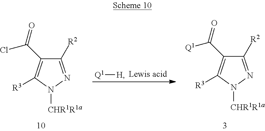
C1([R2])=NN([CHR1R1a])C([R3])=C1C(=O)Cl.[Q1][H].C1([R2])=NN([CHR1R1a])C([R3])=C1C(=O)[Q1]
